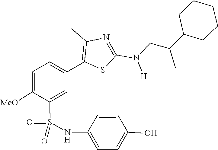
N(CC(C1CCCCC1)C)(C1=NC(C)=C(C2=CC=C([MeO])C(S(=O)(NC3=CC=C(O)C=C3)=O)=C2)S1)[H]
